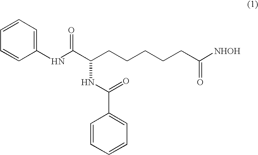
C1=CC(NC(C(CCCCCC([NHOH])=O)NC(=O)C2=CC=CC=C2)=O)=CC=C1
